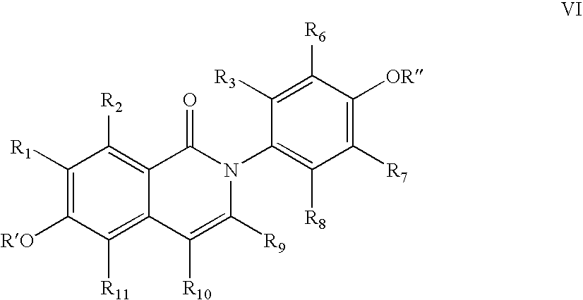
C1([R1])=C([RO])C([R11])=C2C(=C1[R2])C(=O)N(C1=C([R8])C([R7])=C([OR])C([R6])=C1[R3])C([R9])=C2[R10]
